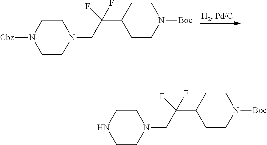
C1CN(CC(C2CCN([Boc])CC2)(F)F)CCN1[Cbz].C1CN(CC(C2CCN([Boc])CC2)(F)F)CCN1
